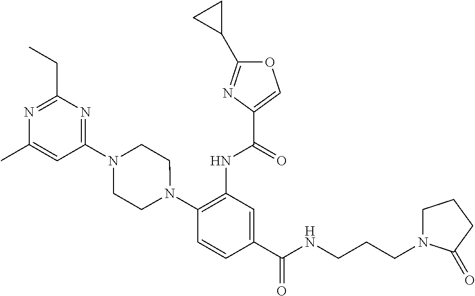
C1(NC(=O)C2=COC(C3CC3)=N2)=C(N2CCN(C3=NC(CC)=NC(C)=C3)CC2)C=CC(C(=O)NCCCN2CCCC2=O)=C1
